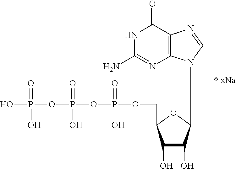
N1C(N)=NC2=C(C1=O)N=CN2C1C(O)C(O)C(COP(O)(=O)OP(=O)(O)OP(O)(=O)O)O1
